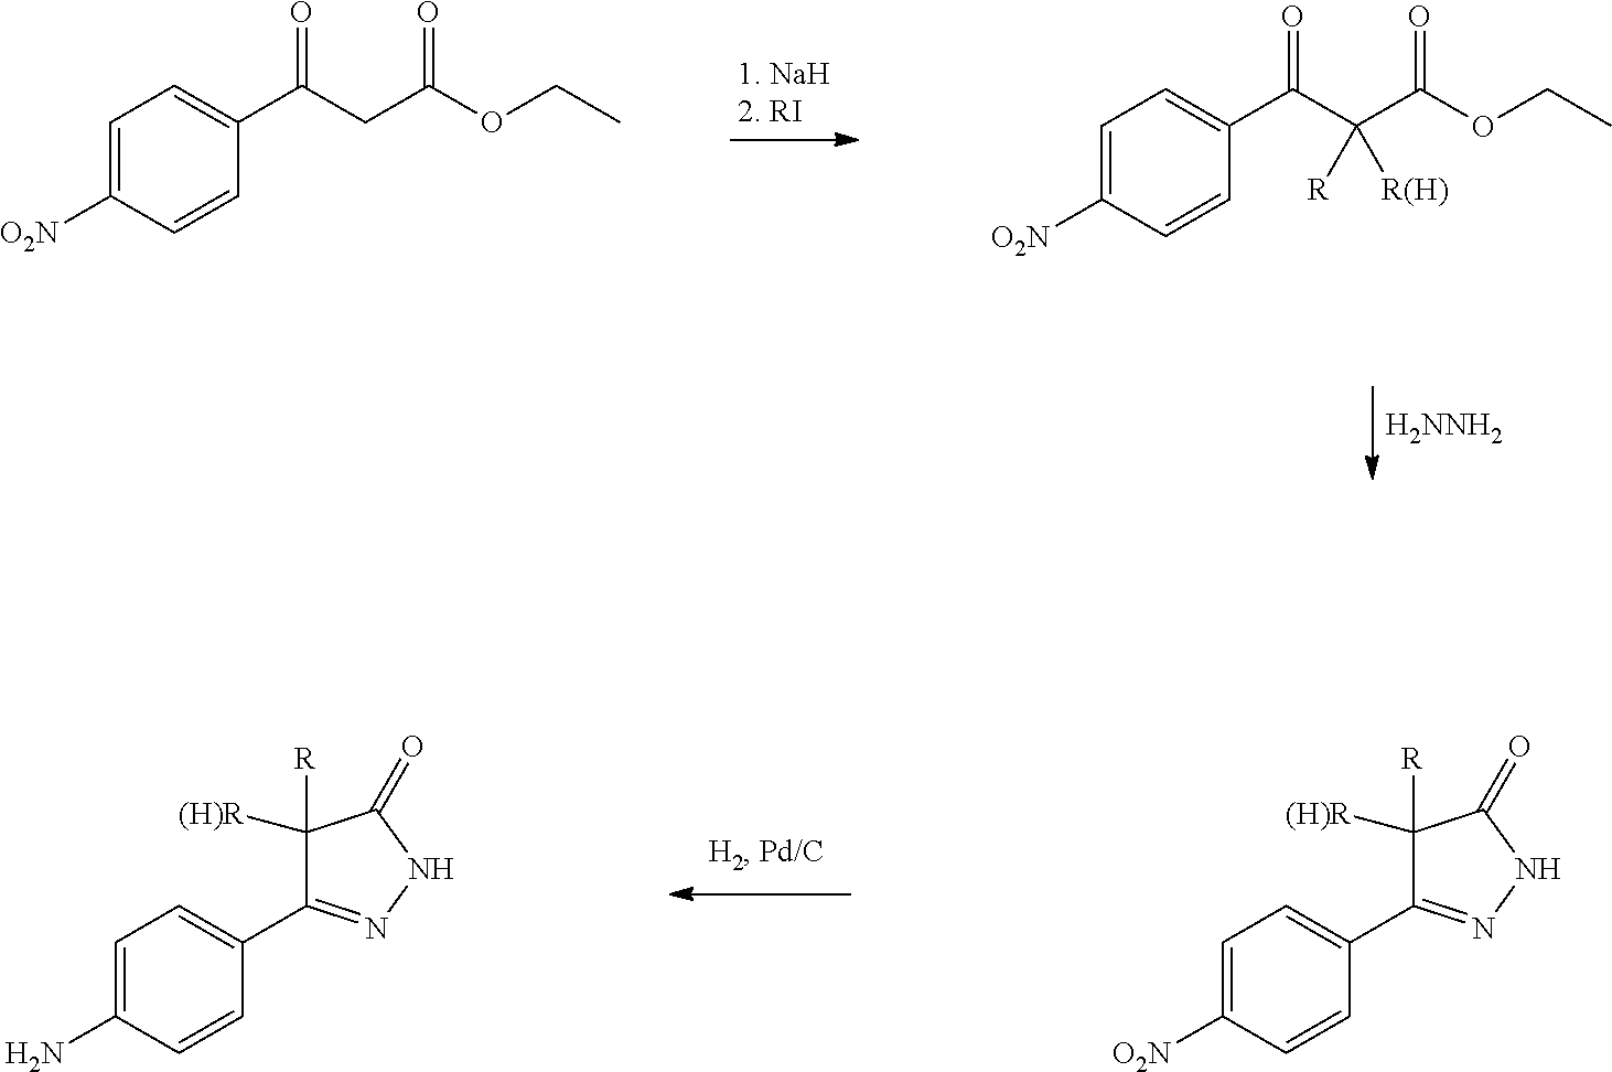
C1=C([O2N])C=CC(C(CC(OCC)=O)=O)=C1.C1=C([O2N])C=CC(C(C(C(OCC)=O)([R])[R(H)])=O)=C1.[H2NNH2].C1=C(N)C=CC(C2=NNC(=O)C2([R])[(H)R])=C1.C1=C([O2N])C=CC(C2=NNC(=O)C2([R])[(H)R])=C1
